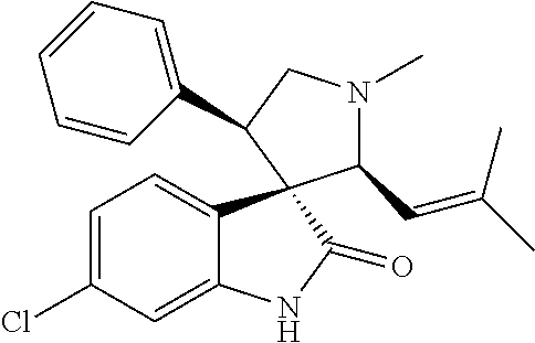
C1=C(Cl)C=C2C(=C1)C1(C(=O)N2)C(C=C(C)C)N(C)CC1C1=CC=CC=C1
